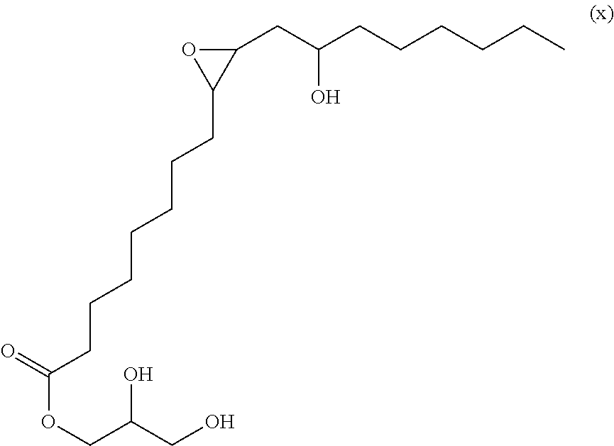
C1(CC(CCCCCC)O)OC1CCCCCCCC(OCC(CO)O)=O
